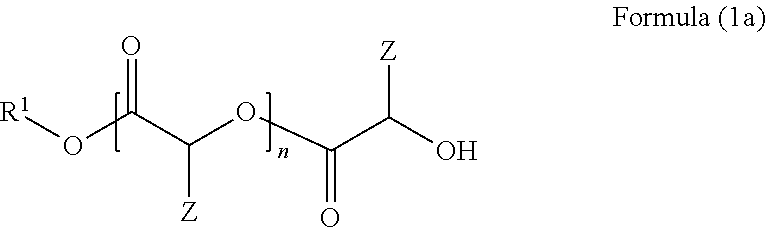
O(C(C(OC(C(O)[Z])=O)[Z])=O)[R1]
